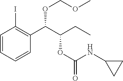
C1=CC=CC(C(C(CC)OC(=O)NC2CC2)OCOC)=C1I
